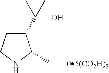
C1(C(C)(O)C)CCNC1C
